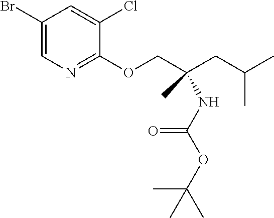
C1(Br)=CN=C(OCC(CC(C)C)(NC(OC(C)(C)C)=O)C)C(Cl)=C1
